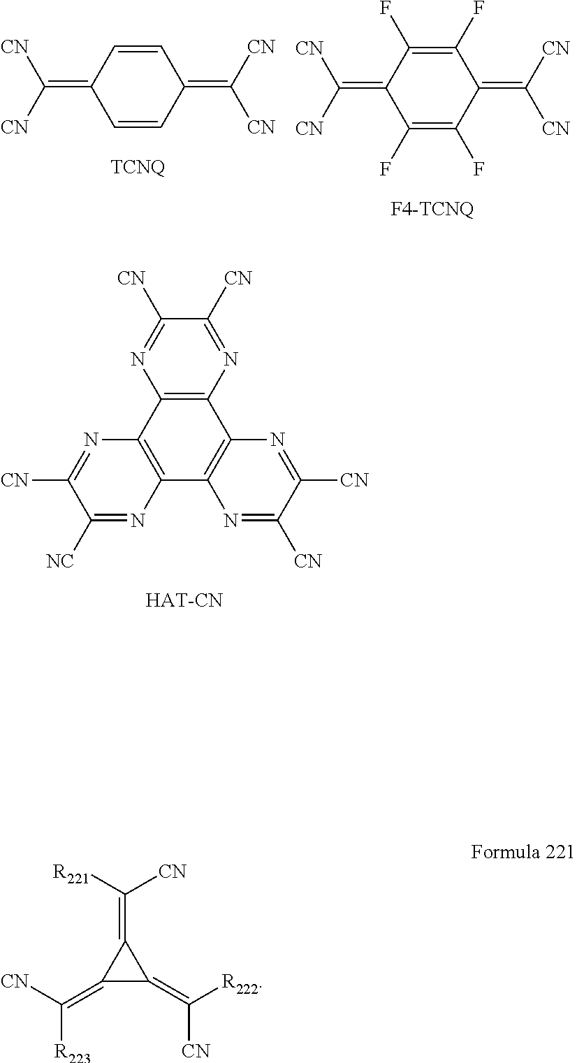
C12=C(N=C([CN])C([CN])=N1)C1=C(C3=C2N=C([CN])C([NC])=N3)N=C([CN])C([CN])=N1.C1=CC(=C([CN])[CN])C=CC1=C([CN])[CN].C1(F)=C(F)C(=C([CN])[CN])C(F)=C(F)C1=C([CN])[CN].C1(=C([CN])[R223])C(=C([CN])[R222])C1=C([R221])[CN]
